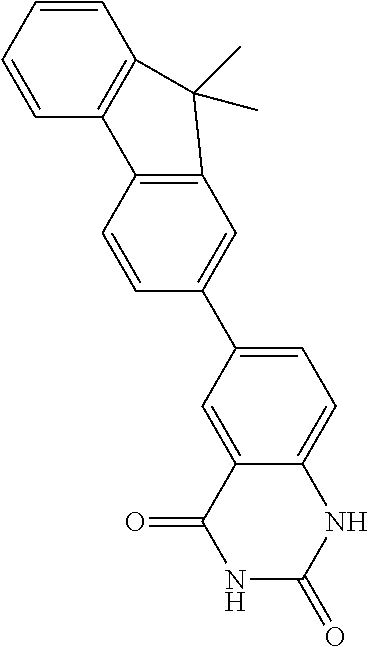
C1=CC=CC2=C1C1=C(C=C(C3=CC=C4C(=C3)C(=O)NC(=O)N4)C=C1)C2(C)C
